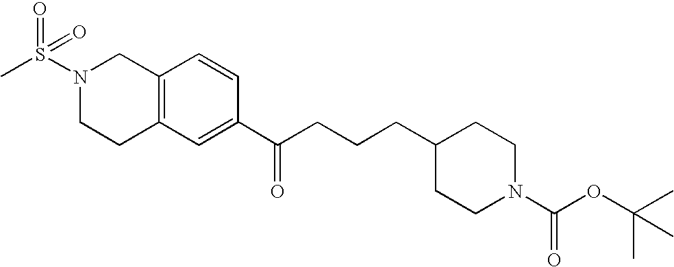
C1(C(CCCC2CCN(C(=O)OC(C)(C)C)CC2)=O)=CC2=C(C=C1)CN(S(C)(=O)=O)CC2
